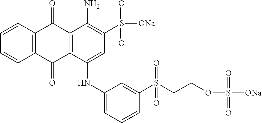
C1=CC2=C(C=C1)C(=O)C1=C(C2=O)C(N)=C(S([ONa])(=O)=O)C=C1NC1=CC=CC(S(=O)(CCOS(=O)(=O)[ONa])=O)=C1
